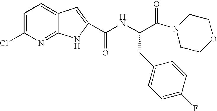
C1=C(Cl)N=C2C(=C1)C=C(C(NC(C(=O)N1CCOCC1)CC1=CC=C(F)C=C1)=O)N2
